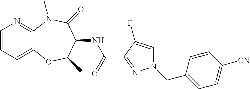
C1=CC=C2C(=N1)N(C)C(=O)C(NC(C1=NN(CC3=CC=C([CN])C=C3)C=C1F)=O)C(C)O2
